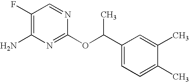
C1(F)=C(N)N=C(OC(C2=CC=C(C)C(C)=C2)C)N=C1
